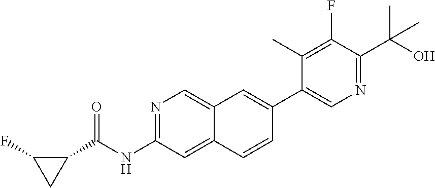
C1(C(NC2=NC=C3C(=C2)C=CC(C2=CN=C(C(O)(C)C)C(F)=C2C)=C3)=O)C(F)C1
